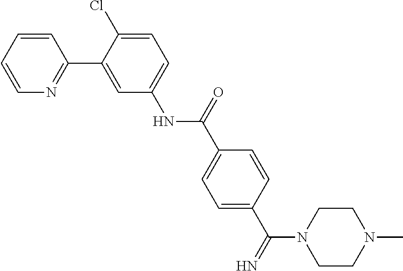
C1=CC=CN=C1C1=CC(NC(C2=CC=C(C(=N)N3CCN(C)CC3)C=C2)=O)=CC=C1Cl
